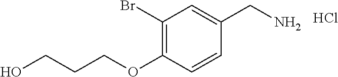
C1(OCCCO)=C(Br)C=C(CN)C=C1.Cl
